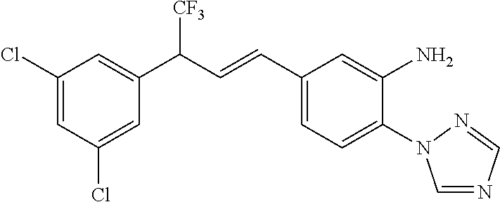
C1(Cl)=CC(Cl)=CC(C(C=CC2=CC=C(N3C=NC=N3)C(N)=C2)[CF3])=C1
